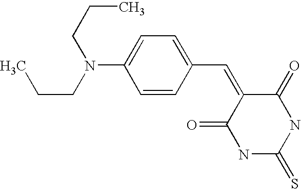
N1C(=S)NC(=O)C(=CC2=CC=C(N(CCC)CCC)C=C2)C1=O
